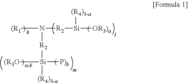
[(R1]N([R2][Si]([OR3)a])[(R4)3-a])[R2][Si]([P)b])([(R3O])[(R4)3-a]
